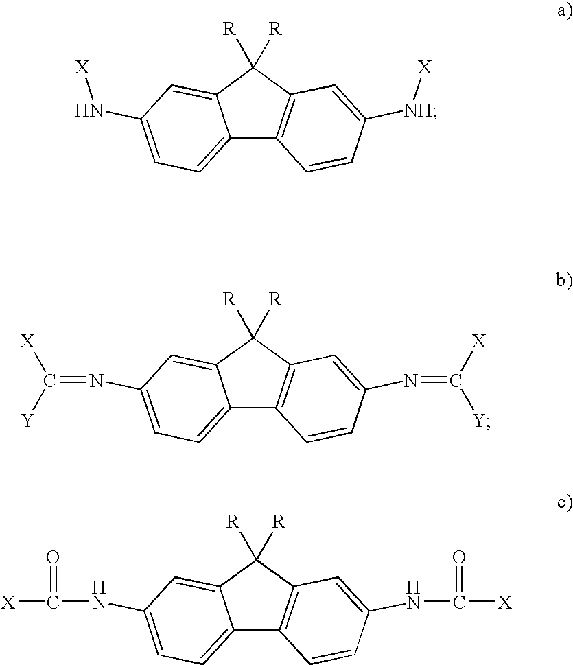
C12=CC=C(N[X])C=C1C([R])([R])C1=C2C=CC([NH][X])=C1.C12=CC=C(N=C([Y])[X])C=C1C([R])([R])C1=C2C=CC(N=C([Y])[X])=C1.C12=CC=C(NC([X])=O)C=C1C([R])([R])C1=C2C=CC(NC([X])=O)=C1
